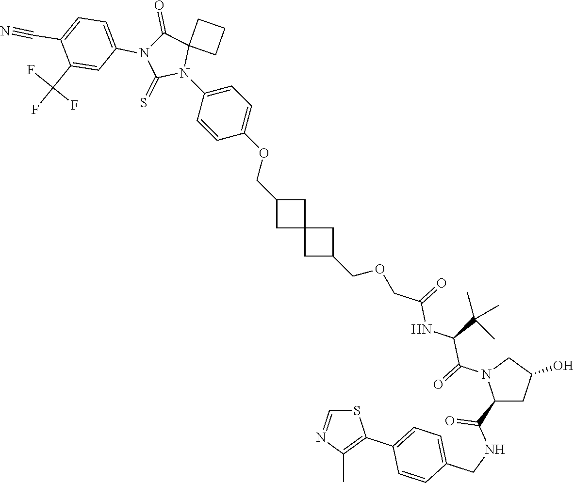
C1C2(CC1COC1=CC=C(N3C4(C(=O)N(C5=CC=C(C#N)C(C(F)(F)F)=C5)C3=S)CCC4)C=C1)CC(COCC(NC(C(N1C(C(=O)NCC3=CC=C(C4=C(C)N=CS4)C=C3)CC(O)C1)=O)C(C)(C)C)=O)C2
